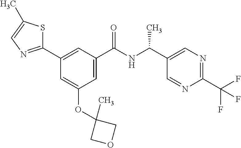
C1(C2=NC=C(C)S2)=CC(C(NC(C2=CN=C(C(F)(F)F)N=C2)C)=O)=CC(OC2(C)COC2)=C1
